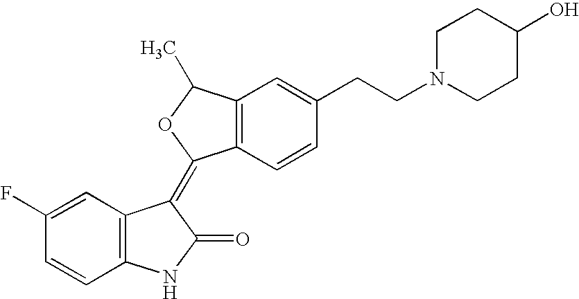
C1=C(F)C=CC2=C1C(=C1C3=C(C(C)O1)C=C(CCN1CCC(O)CC1)C=C3)C(=O)N2
